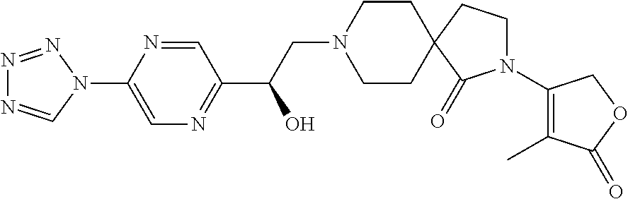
N1=NN(C2=CN=C(C(CN3CCC4(CC3)CCN(C3=C(C)C(=O)OC3)C4=O)O)C=N2)C=N1
